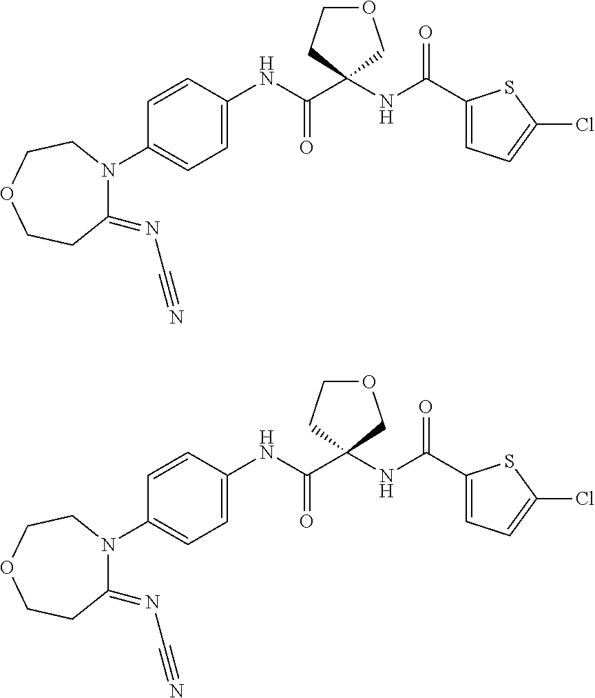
N(C(=O)C1(NC(C2=CC=C(Cl)S2)=O)COCC1)C1=CC=C(N2C(=NC#N)CCOCC2)C=C1.N(C(=O)C1(NC(C2=CC=C(Cl)S2)=O)COCC1)C1=CC=C(N2C(=NC#N)CCOCC2)C=C1
